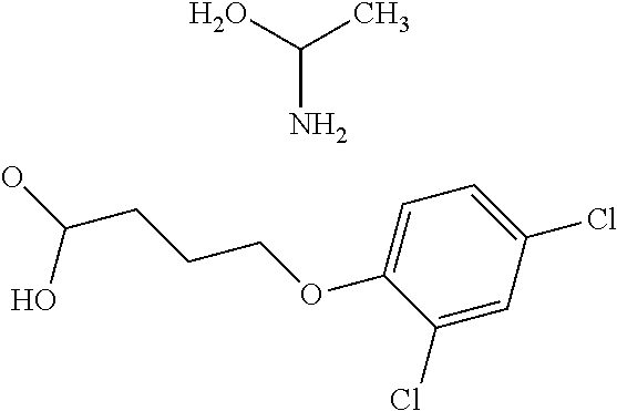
C1=C(OCCCC(O)O)C(Cl)=CC(Cl)=C1.C(C)(O)N
